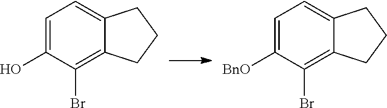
C12=C(Br)C(O)=CC=C1CCC2.C12=C(Br)C([BnO])=CC=C1CCC2
